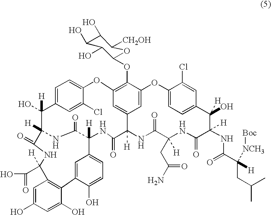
C1=C2C=C(Cl)C(=C1)OC1=C(OC3C(O)C(O)C(O)C([CH2OH])O3)C3=CC(=C1)C([H])(C(=O)NC1([H])C(=O)NC([H])(C2(O)[H])C(=O)NC([H])(C(O)=O)C2=C(C(O)=CC(O)=C2)C2=CC1=CC=C2O)NC(=O)C(CC(N)=O)([H])NC(=O)C(NC(C(CC(C)C)([H])[NCH3][Boc])=O)([H])C(O)([H])C1=CC=C(O3)C(Cl)=C1
